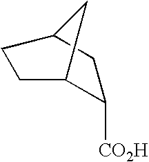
[CO2H]C1C2CCC(C1)C2
